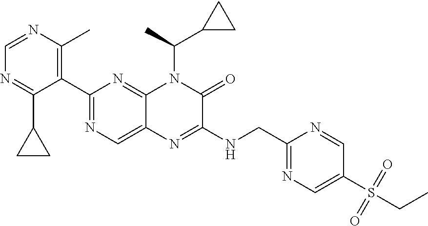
C1=NC(C)=C(C2=NC=C3C(=N2)N(C(C)C2CC2)C(=O)C(NCC2=NC=C(S(=O)(=O)CC)C=N2)=N3)C(C2CC2)=N1
